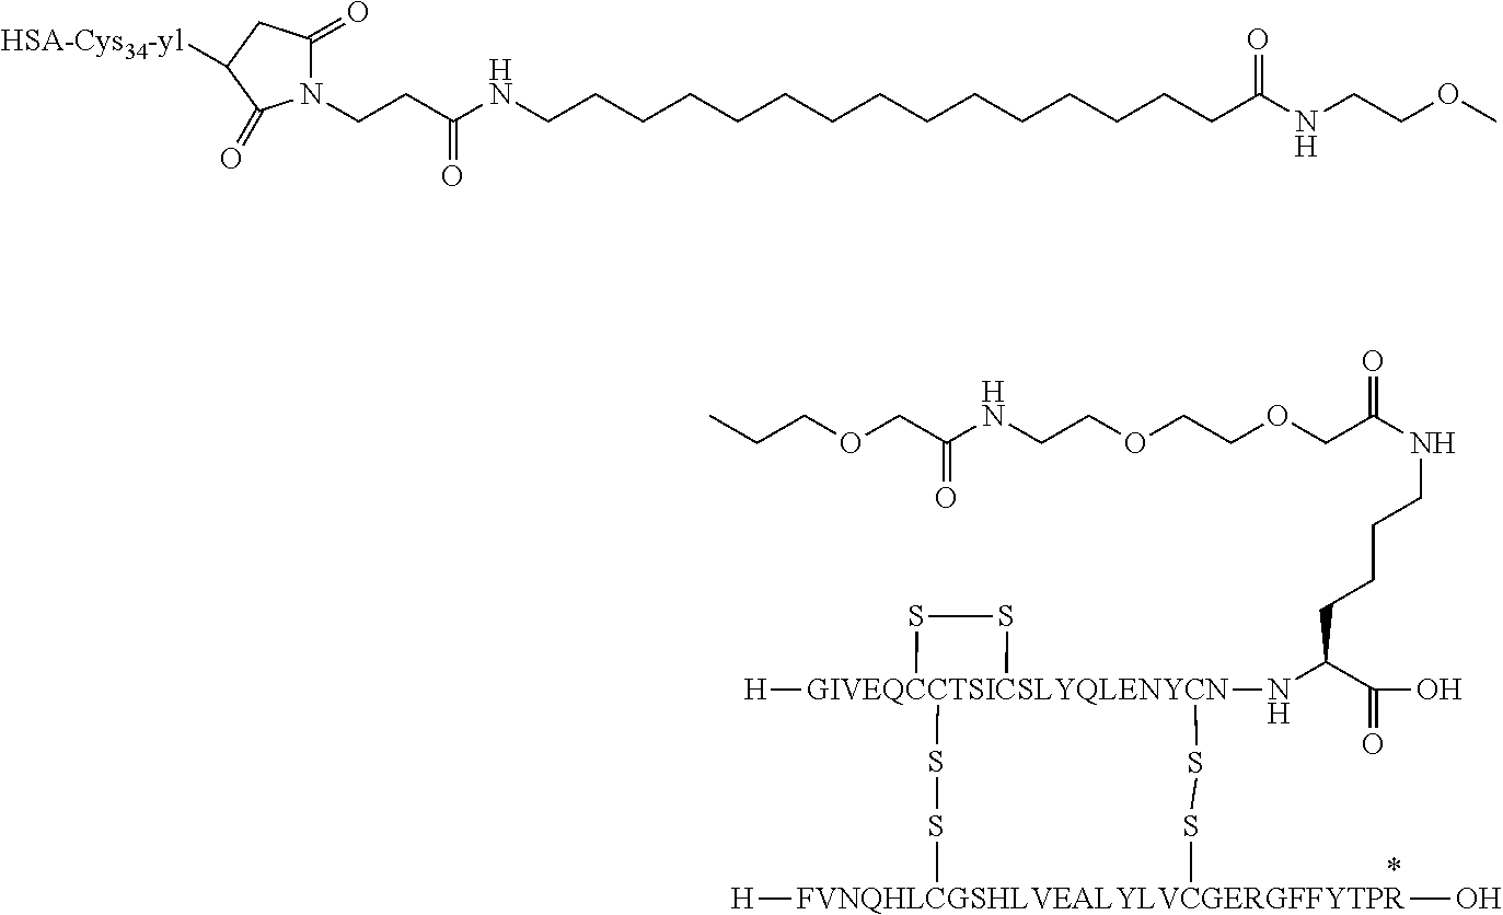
CCCOCC(NCCOCCOCC(NCCCCC(N[GIVEQCCTSICSLYQLENYCN]12([H])(SS1)SS[FVNQHLCGSHLVEALYLVCGERGFFYTPR]([H])(O)SS2)C(=O)O)=O)=O.C(CCCCCCCCCC(NCCOC)=O)CCCCCNC(CCN1C(=O)CC([HSA-Cys34-yl])C1=O)=O
